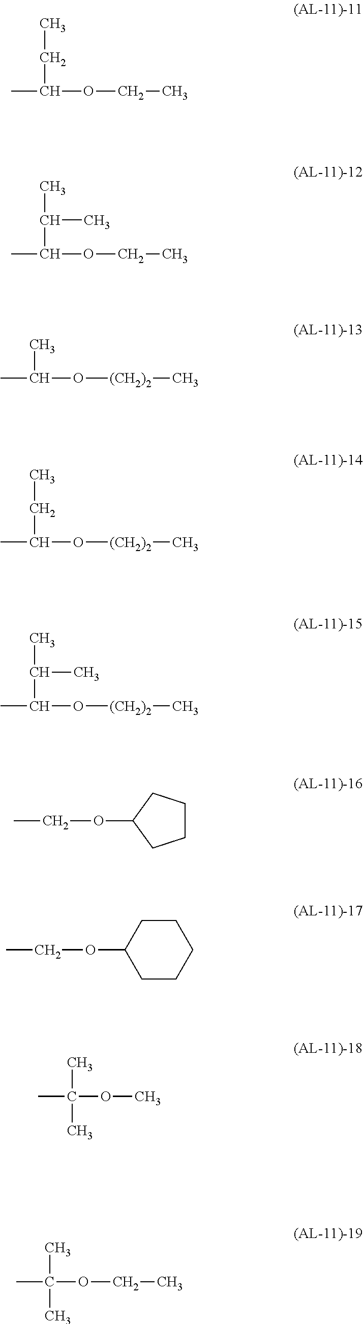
CC(OCC)CC.CC(OCC)C(C)C.CC(O[(CH2)2]C)C.CC(O[(CH2)2]C)CC.CC(O[(CH2)2]C)C(C)C.C1CCC(OCC)C1.C1(OCC)CCCCC1.CC(C)(C)OC.CC(C)(C)OCC
